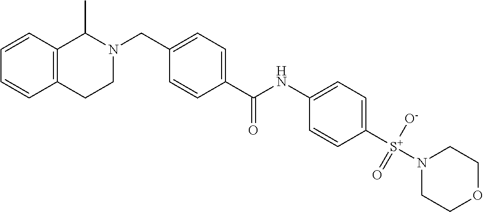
C1=CC2=C(C=C1)CCN(CC1=CC=C(C(NC3=CC=C([S+](N4CCOCC4)([O-])=O)C=C3)=O)C=C1)C2C
